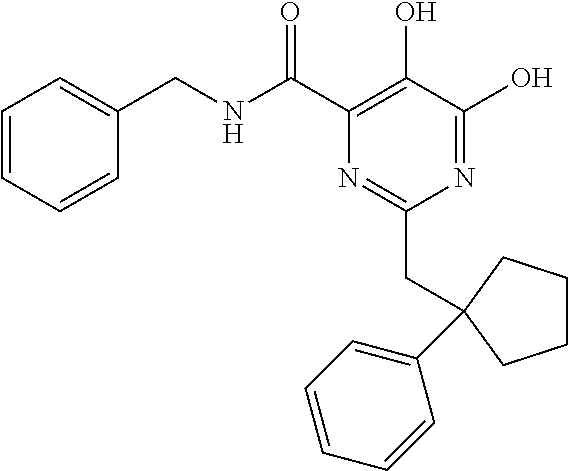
N1=C(O)C(O)=C(C(NCC2=CC=CC=C2)=O)N=C1CC1(C2=CC=CC=C2)CCCC1
